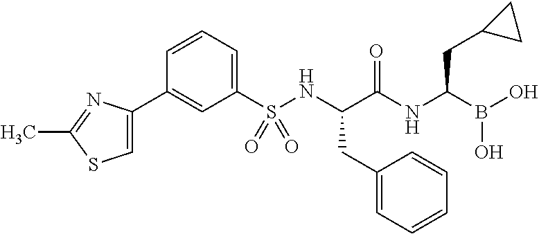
C1=CC=C(S(NC(C(NC(B(O)O)CC2CC2)=O)CC2=CC=CC=C2)(=O)=O)C=C1C1=CSC(C)=N1
